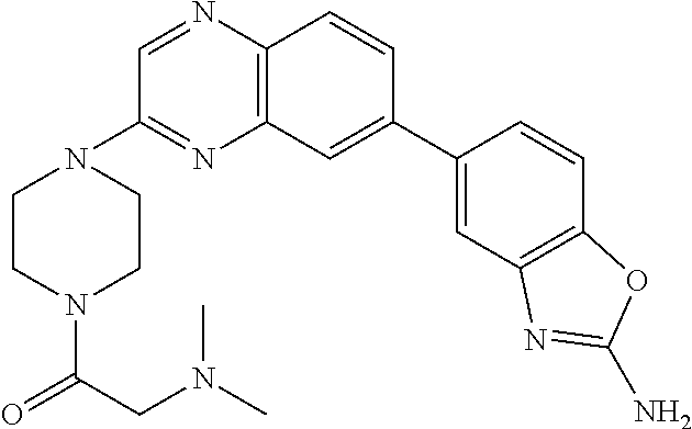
C1=C(C2=CC3=C(N=CC(N4CCN(C(=O)CN(C)C)CC4)=N3)C=C2)C=CC2=C1N=C(N)O2
